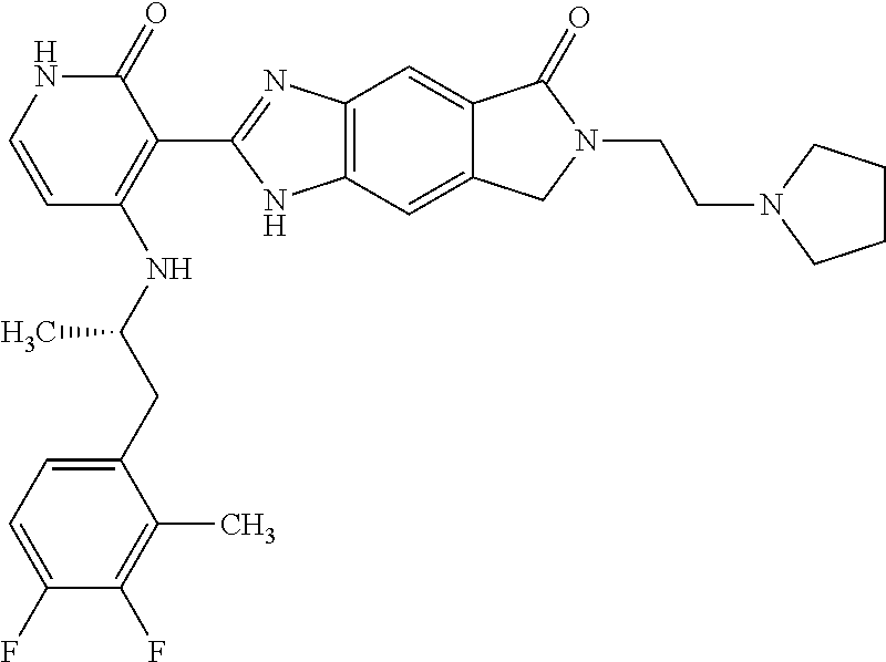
C12=C(C=C3C(=C1)C(=O)N(CCN1CCCC1)C3)NC(C1=C(NC(CC3=CC=C(F)C(F)=C3C)C)C=CNC1=O)=N2
